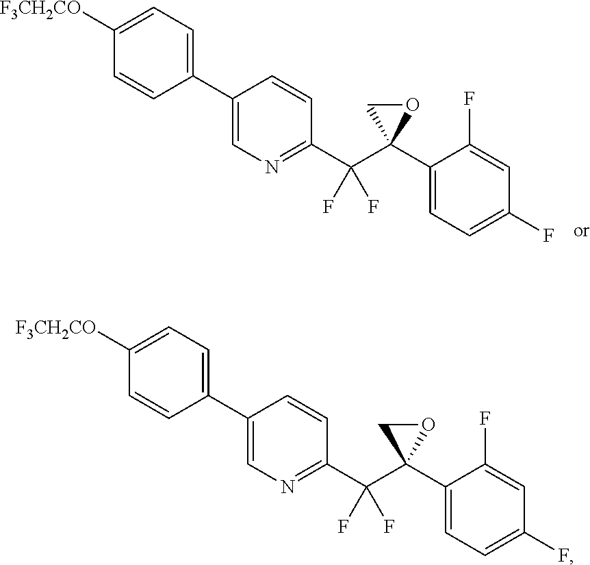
C1(C2=CN=C(C(C3(C4=CC=C(F)C=C4F)OC3)(F)F)C=C2)=CC=C([F3CH2CO])C=C1.C1(C2=CN=C(C(C3(C4=CC=C(F)C=C4F)OC3)(F)F)C=C2)=CC=C([F3CH2CO])C=C1
